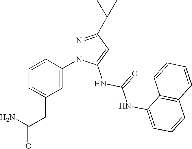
NC(CC1=CC=CC(N2N=C(C(C)(C)C)C=C2NC(=O)NC2=CC=CC3=C2C=CC=C3)=C1)=O
